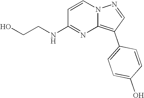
OCCNC1=NC2=C(C3=CC=C(O)C=C3)C=NN2C=C1
